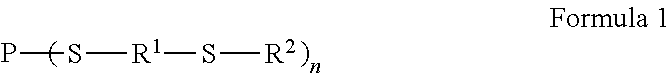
PS[R1]S[R2]
